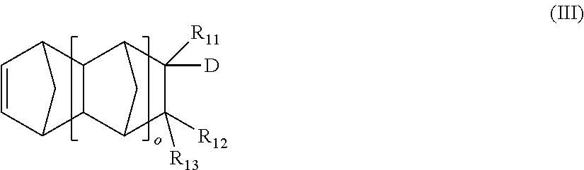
C1=CC2CC1C1C3C([R12])([R13])C([R11])([D])C(C21)C3
